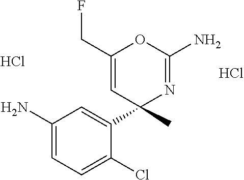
NC1=CC=C(Cl)C(C2(C)N=C(N)OC(CF)=C2)=C1.Cl.Cl
